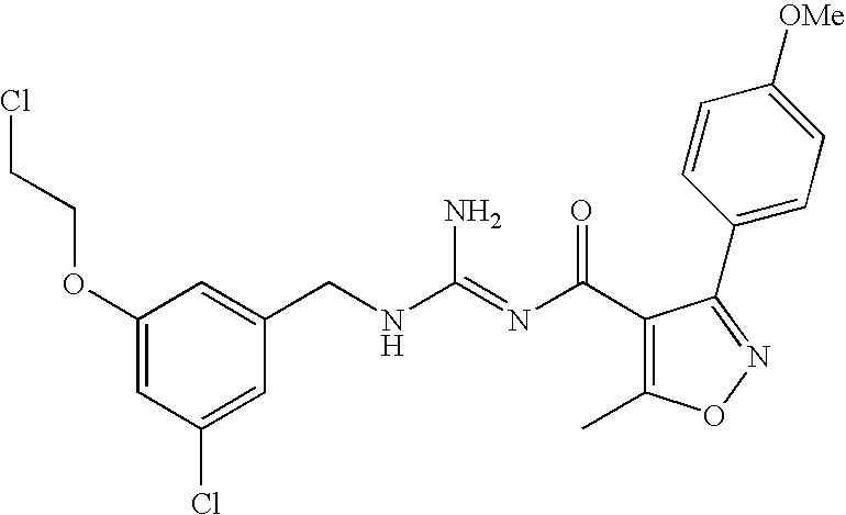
C1(OCCCl)=CC(Cl)=CC(CNC(=NC(C2=C(C)ON=C2C2=CC=C([OMe])C=C2)=O)N)=C1
